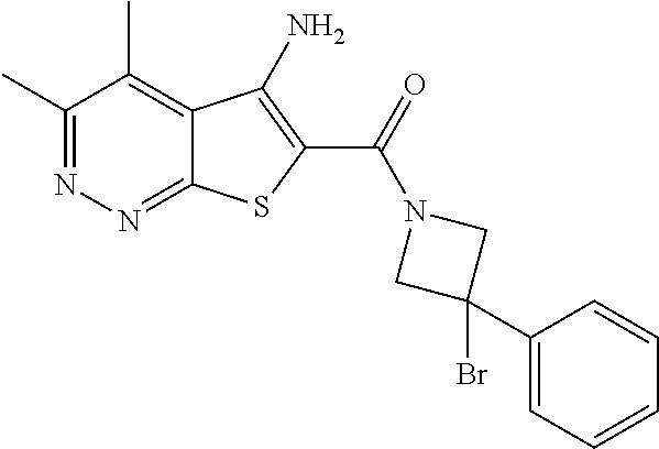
C1(C)=NN=C2C(=C1C)C(N)=C(C(=O)N1CC(Br)(C3=CC=CC=C3)C1)S2
